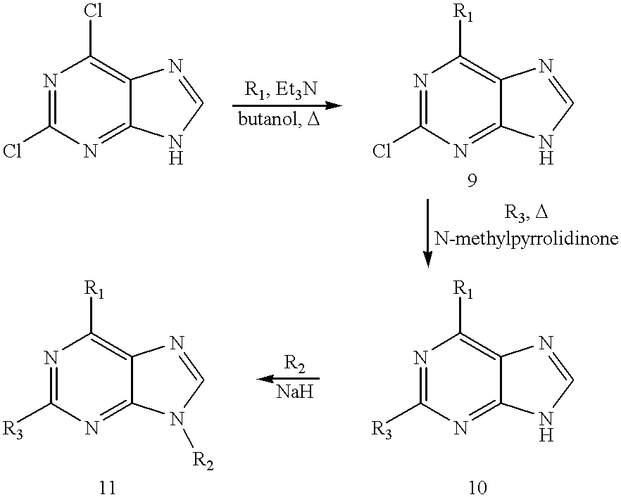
N1=C(Cl)N=C2C(=C1Cl)N=CN2.N1=C(Cl)N=C2C(=C1[R1])N=CN2.N1=C([R3])N=C2C(=C1[R1])N=CN2[R2].N1=C([R3])N=C2C(=C1[R1])N=CN2
